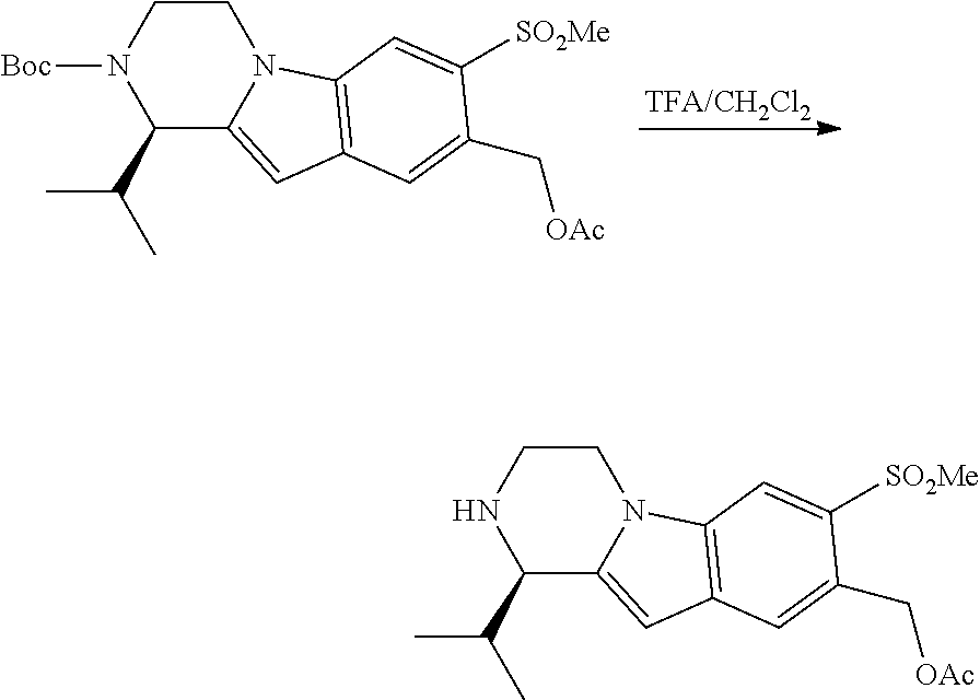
C1CN([Boc])C(C(C)C)C2=CC3=C(N12)C=C([SO2Me])C(C[OAc])=C3.[TFA/CH2Cl2].C1CNC(C(C)C)C2=CC3=C(N12)C=C([SO2Me])C(C[OAc])=C3
